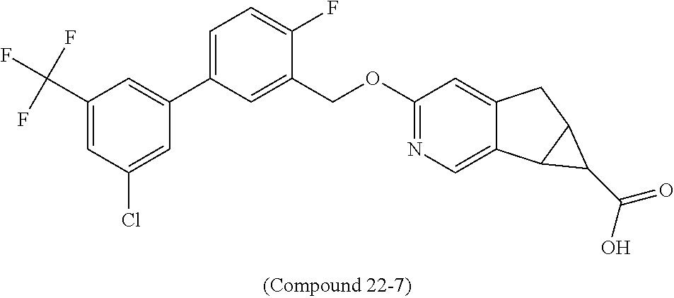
C1=C(Cl)C=C(C(F)(F)F)C=C1C1=CC=C(F)C(COC2=NC=C3C(=C2)CC2C3C2C(=O)O)=C1
